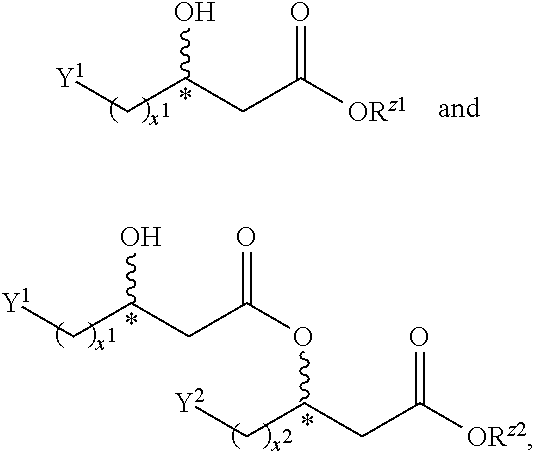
[Y1]CC(CC([ORz1])=O)O.[Y1]CC(CC(OC(C[Y2])CC([ORz2])=O)=O)O
